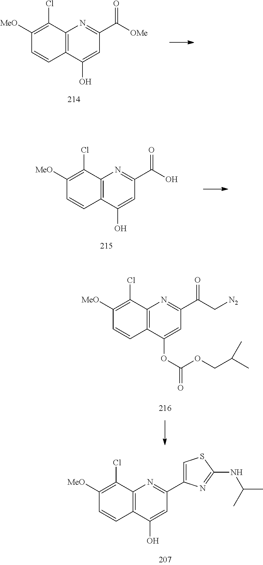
C12=C(C(O)=CC(C3=CSC(NC(C)C)=N3)=N1)C=CC([MeO])=C2Cl.C12=C(C(O)=CC(C([OMe])=O)=N1)C=CC([MeO])=C2Cl.C12=C(C(O)=CC(C(O)=O)=N1)C=CC([MeO])=C2Cl.C12=C(C(OC(=O)OCC(C)C)=CC(C(C[N2])=O)=N1)C=CC([MeO])=C2Cl
